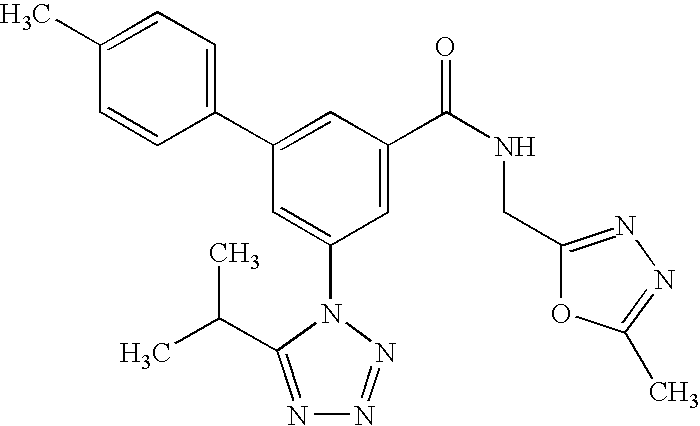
C1(C2=CC(C(NCC3=NN=C(C)O3)=O)=CC(N3C(C(C)C)=NN=N3)=C2)=CC=C(C)C=C1
